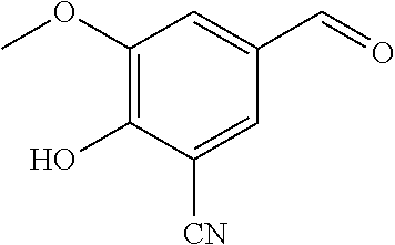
C1(OC)=C(O)C([CN])=CC(C=O)=C1
